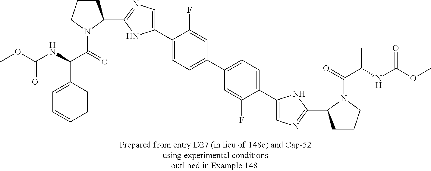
C(=O)(OC)NC(C(N1C(C2=NC=C(C3=CC=C(C4=CC=C(C5=CN=C(C6CCCN6C(=O)C(NC(OC)=O)C)N5)C(F)=C4)C=C3F)N2)CCC1)=O)C1=CC=CC=C1
